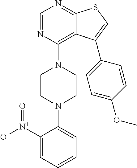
C1([N+]([O-])=O)=CC=CC=C1N1CCN(C2=C3C(=NC=N2)SC=C3C2=CC=C(OC)C=C2)CC1
